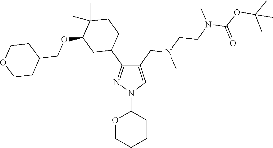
C1(CN(CCN(C)C(OC(C)(C)C)=O)C)=CN(C2OCCCC2)N=C1C1CCC(C)(C)C(OCC2CCOCC2)C1
